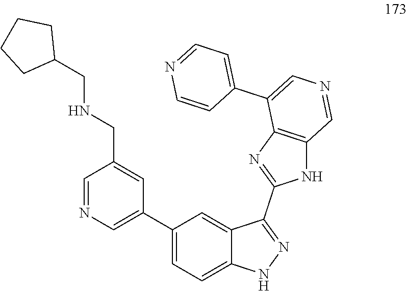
C12=CC(C3=CN=CC(CNCC4CCCC4)=C3)=CC=C1NN=C2C1=NC2=C(N1)C=NC=C2C1=CC=NC=C1
